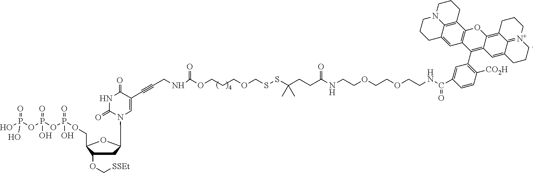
P(OP(OP(OCC1C(OC[SSEt])CC(N2C=C(C#CCNC(OCCCOCSSC(CCC(NCCOCCOCCNC(C3=CC(C4=C5C(=C6C7=[N+](CCCC7=C5)CCC6)OC5=C4C=C4C6=C5CCCN6CCC4)=C([CO2H])C=C3)=O)=O)(C)C)=O)C(=O)NC2=O)O1)(=O)O)(=O)O)(O)(=O)O
